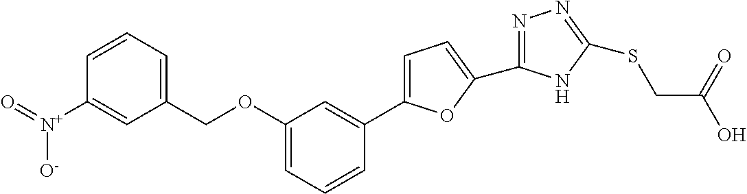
C1=C(C2=CC(OCC3=CC=CC([N+](=O)[O-])=C3)=CC=C2)OC(C2=NN=C(SCC(O)=O)N2)=C1
